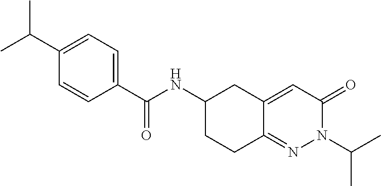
C1(C(C)C)=CC=C(C(NC2CCC3=NN(C(C)C)C(=O)C=C3C2)=O)C=C1
